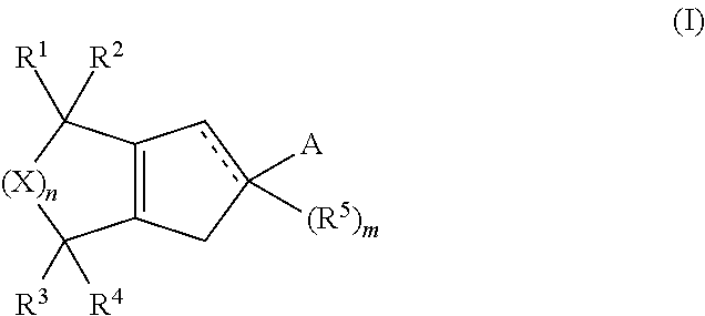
C12=C(C([R2])([R1])[(X)n]C1([R3])[R4])cc([A])([(R5)m])C2
